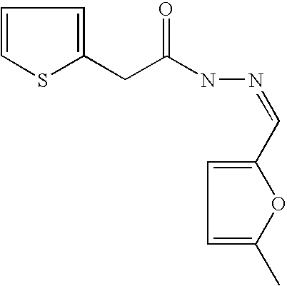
C1=CSC(CC(NN=CC2=CC=C(C)O2)=O)=C1
